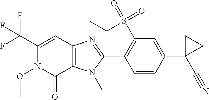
C12=C(N(C)C(C3=C(S(=O)(=O)CC)C=C(C4(C#N)CC4)C=C3)=N1)C(=O)N(OC)C(C(F)(F)F)=C2
